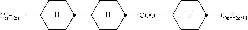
C1CC(C2CCC([COO]C3CCC([CmH2m+1])CC3)CC2)CCC1[CnH2n+1].[H].[H].[H]
